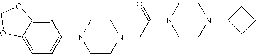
N1(CC(N2CCN(C3CCC3)CC2)=O)CCN(C2=CC=C3C(=C2)OCO3)CC1
